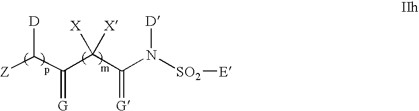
[Z]C(C(C(C(N([SO2][E])[D])=[G])([X])[X])=[G])[D]
